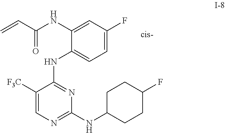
C1=C(F)C=C(NC(C=C)=O)C(NC2=NC(NC3CCC(F)CC3)=NC=C2[F3C])=C1
